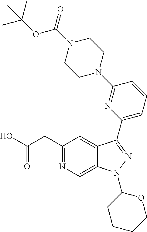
N1=C(CC(O)=O)C=C2C(=C1)N(C1CCCCO1)N=C2C1=CC=CC(N2CCN(C(OC(C)(C)C)=O)CC2)=N1
